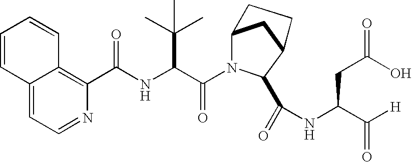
N1=CC=C2C(=C1C(NC(C(N1C3CC(C1C(=O)NC(CC(O)=O)C([H])=O)CC3)=O)C(C)(C)C)=O)C=CC=C2
